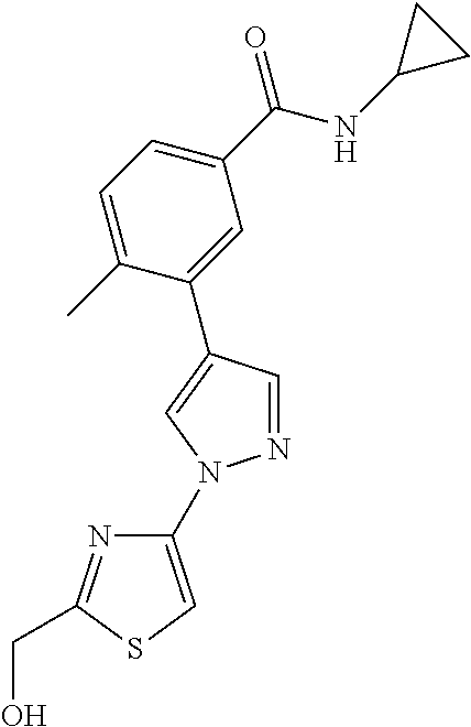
C1(C(NC2CC2)=O)=CC=C(C)C(C2=CN(C3=CSC(CO)=N3)N=C2)=C1
